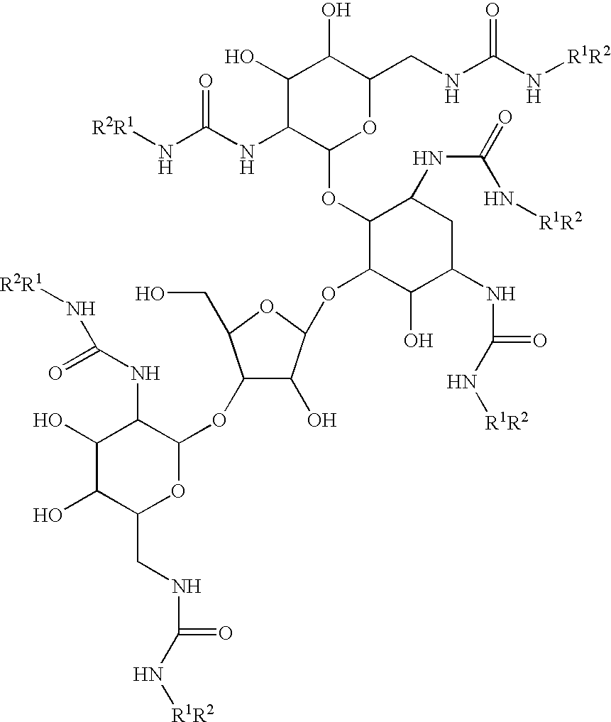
C1(OC2C(NC(N[R2R1])=O)C(O)C(O)C(CNC(=O)N[R1R2])O2)C(O)C(OC2C(O)C(NC(=O)N[R1R2])CC(NC(=O)N[R1R2])C2OC2OC(CNC(N[R1R2])=O)C(O)C(O)C2NC(N[R2R1])=O)OC1CO
